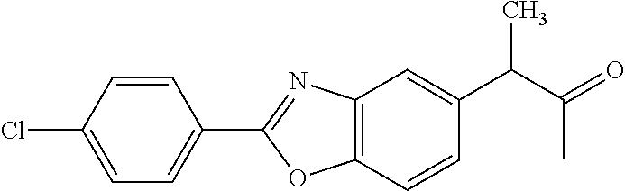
C1=CC(Cl)=CC=C1C1=NC2=C(O1)C=CC(C(C(=O)C)C)=C2
